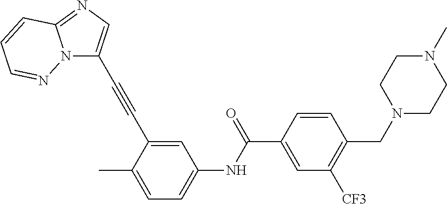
C1=C(C)C(C#CC2=CN=C3N2N=CC=C3)=CC(NC(C2=CC([CF3])=C(CN3CCN(C)CC3)C=C2)=O)=C1
